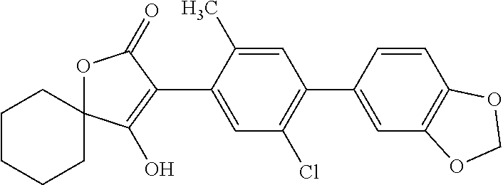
C1CCCC2(C1)OC(=O)C(C1=CC(Cl)=C(C3=CC4=C(C=C3)OCO4)C=C1C)=C2O
